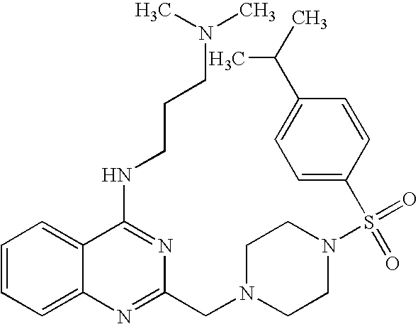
C1=CC=C2C(=C1)C(NCCCN(C)C)=NC(CN1CCN(S(=O)(=O)C3=CC=C(C(C)C)C=C3)CC1)=N2
